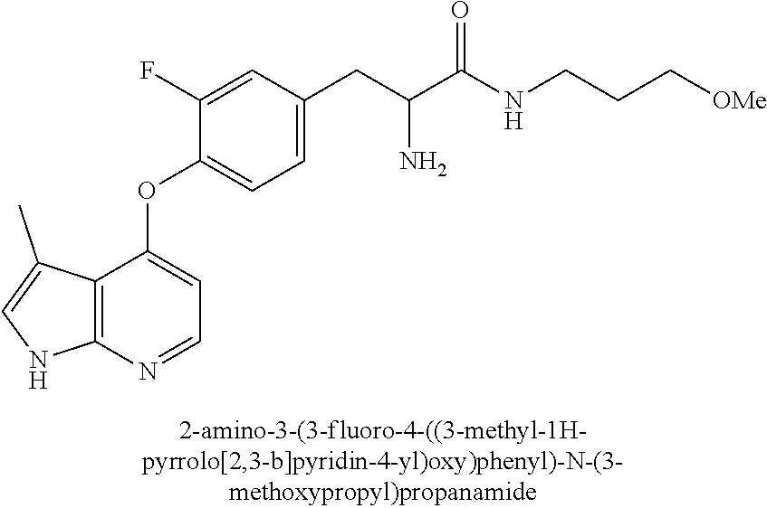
C1(F)=CC(CC(C(NCCC[OMe])=O)N)=CC=C1OC1=CC=NC2=C1C(C)=CN2
